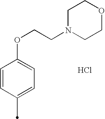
C1=CC(C)=CC=C1OCCN1CCOCC1.Cl
